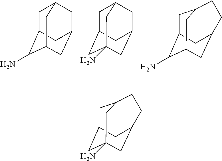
C1C2C(N)C3CC(CC1C3)C2.C1C2CC3(N)CC(CC1C3)C2.C1C2C(N)C3CC(C2)CCC1C3.C1C2CC3(N)CC(C2)CCC1C3
